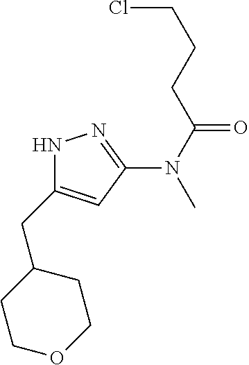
N1N=C(N(C(CCCCl)=O)C)C=C1CC1CCOCC1
